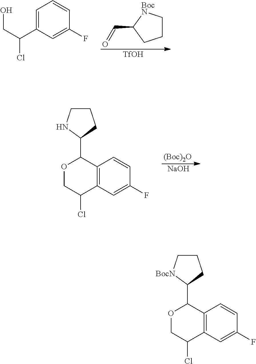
C1C[BocN]C(C=O)C1.[TfOH].C1=C(C(CO)Cl)C=C(F)C=C1.C1CNC(C2OCC(Cl)C3=C2C=CC(F)=C3)C1.[(Boc)2O].[NaOH].C1C[BocN]C(C2OCC(Cl)C3=C2C=CC(F)=C3)C1
